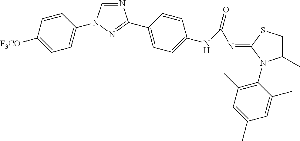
N1=CN(C2=CC=C([F3CO])C=C2)N=C1C1=CC=C(NC(N=C2SCC(C)N2C2=C(C)C=C(C)C=C2C)=O)C=C1
